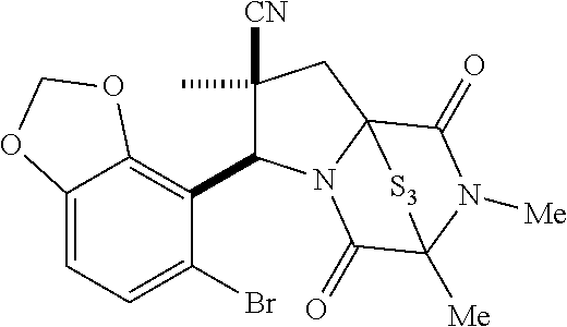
C1(C)([CN])C(C2=C3C(=CC=C2Br)OCO3)N2C3(C1)C(=O)N([Me])C([Me])(C2=O)[S3]3
